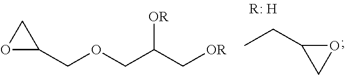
O1C(COCC(C[OR])[OR])C1.CCC1OC1
